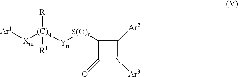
C1(=O)N([Ar3])C([Ar2])C1[S(O)r][Yn][(C)q]([Xm][Ar1])([R])[R1]
